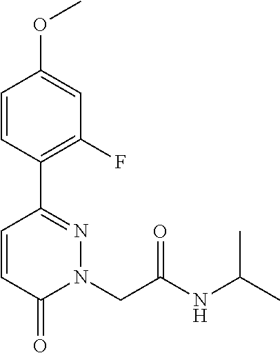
C1=CC(C2=NN(CC(NC(C)C)=O)C(=O)C=C2)=C(F)C=C1OC
